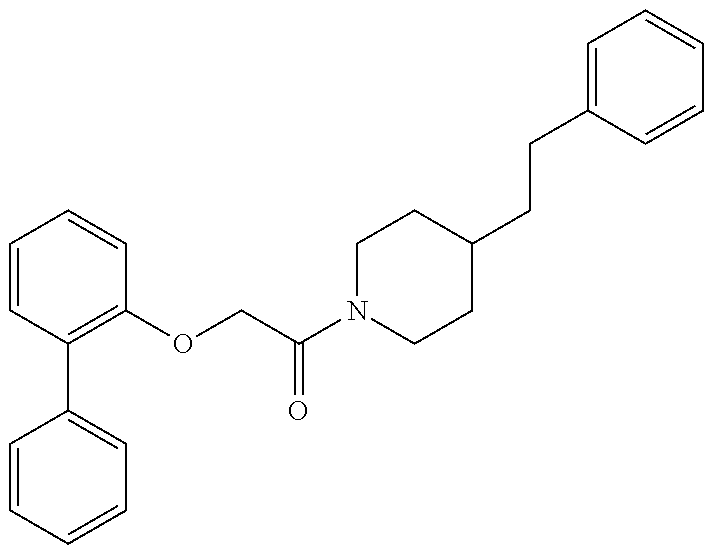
C1=CC=CC=C1C1=C(OCC(N2CCC(CCC3=CC=CC=C3)CC2)=O)C=CC=C1
